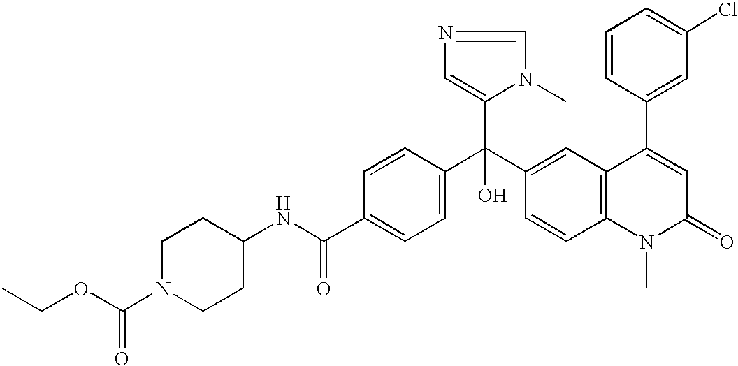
C1=C(C(NC2CCN(C(OCC)=O)CC2)=O)C=CC(C(C2=CC3=C(C=C2)N(C)C(=O)C=C3C2=CC(Cl)=CC=C2)(C2=CN=CN2C)O)=C1
